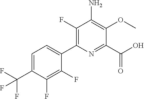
C1(F)=C(C2=CC=C(C(F)(F)F)C(F)=C2F)N=C(C(O)=O)C(OC)=C1N
